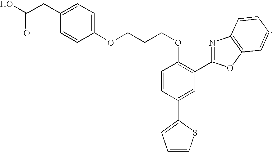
OC(=O)CC1=CC=C(OCCCOC2=C(C3=NC4=C(O3)C=CC=C4)C=C(C3=CC=CS3)C=C2)C=C1
